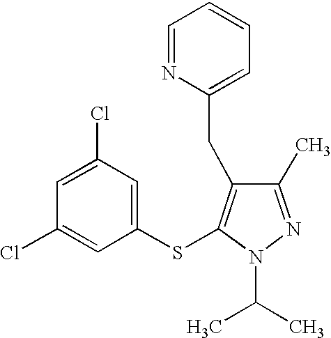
C1(C)=NN(C(C)C)C(SC2=CC(Cl)=CC(Cl)=C2)=C1CC1=CC=CC=N1
